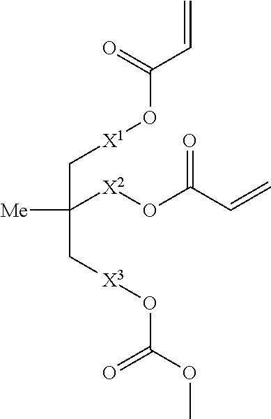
[Me]C(C[X1]OC(=O)C=C)(C[X3]OC(=O)OC)[X2]OC(=O)C=C
